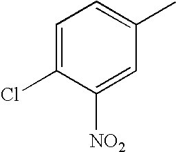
C1=C(Cl)C([NO2])=CC(C)=C1
